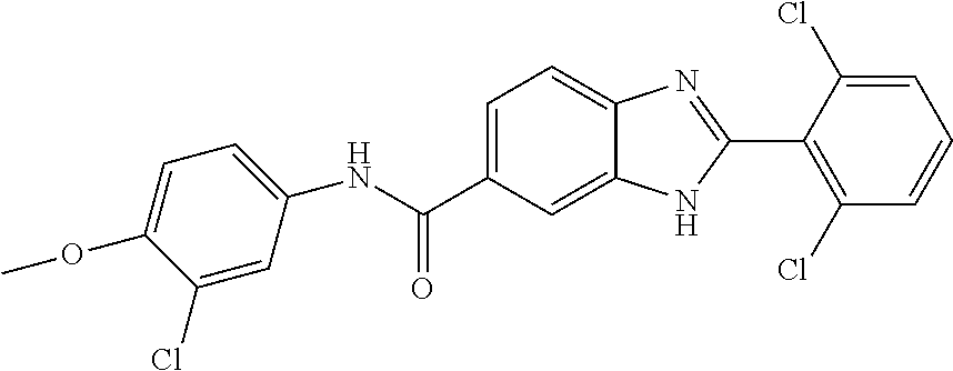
N(C(C1=CC=C2C(=C1)NC(C1=C(Cl)C=CC=C1Cl)=N2)=O)C1=CC=C(OC)C(Cl)=C1
